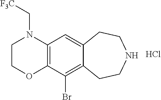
C12=C(C(Br)=C3C(=C1)CCNCC3)OCCN2C[F3C].Cl
